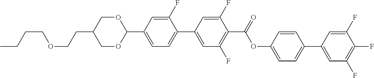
C(CC1COC(C2=CC=C(C3=CC(F)=C(C(=O)OC4=CC=C(C5=CC(F)=C(F)C(F)=C5)C=C4)C(F)=C3)C(F)=C2)OC1)OCCCC
